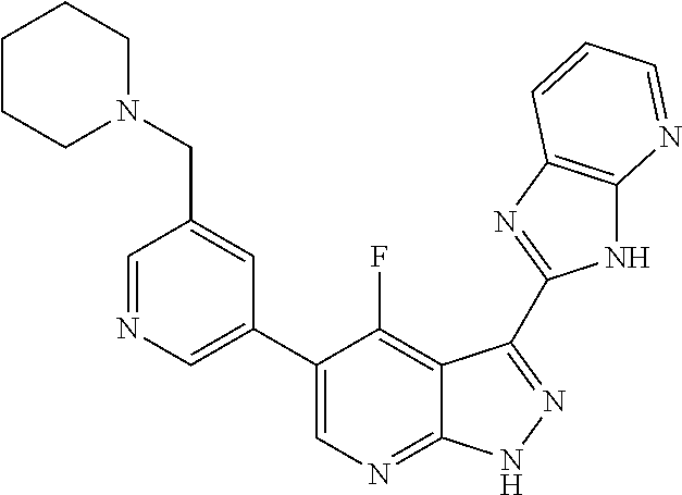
C1=NC=C(C2=CN=C3C(=C2F)C(C2=NC4=C(N2)N=CC=C4)=NN3)C=C1CN1CCCCC1
